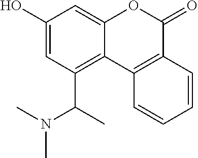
C1(O)=CC(C(C)N(C)C)=C2C(=C1)OC(=O)C1=C2C=CC=C1
